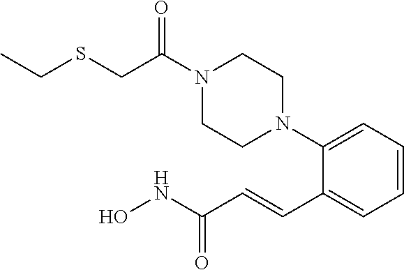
C1=CC=C(N2CCN(C(CSCC)=O)CC2)C(C=CC(NO)=O)=C1
